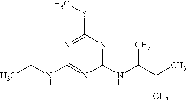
C(NC1=NC(NC(C)C(C)C)=NC(SC)=N1)C
